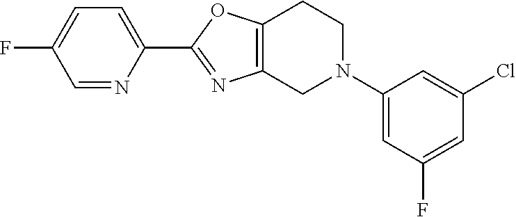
C1=NC(C2=NC3=C(O2)CCN(C2=CC(F)=CC(Cl)=C2)C3)=CC=C1F
